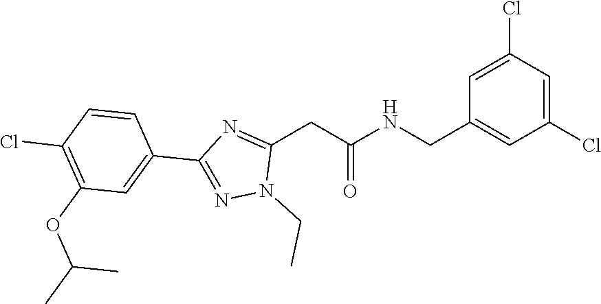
C(NC(CC1=NC(C2=CC(OC(C)C)=C(Cl)C=C2)=NN1CC)=O)C1=CC(Cl)=CC(Cl)=C1
